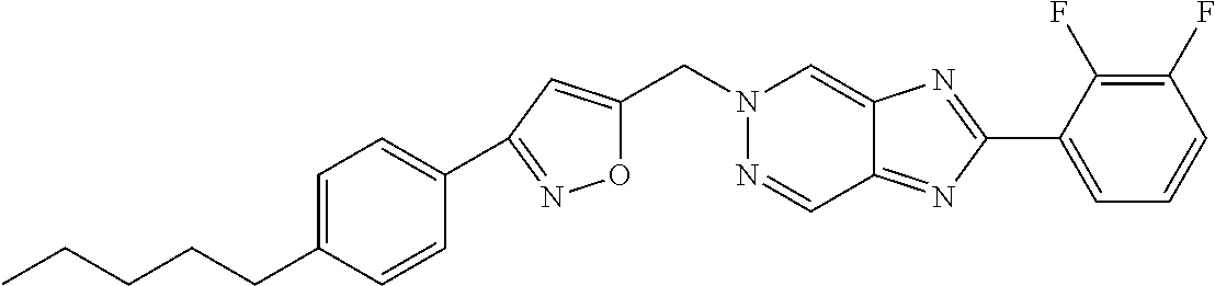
O1C(CN2N=CC3=NC(C4=CC=CC(F)=C4F)=NC3=C2)=CC(C2=CC=C(CCCCC)C=C2)=N1
